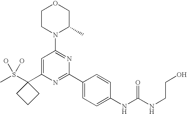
CS(C1(C2=CC(N3C(C)COCC3)=NC(C3=CC=C(NC(NCCO)=O)C=C3)=N2)CCC1)(O)O
